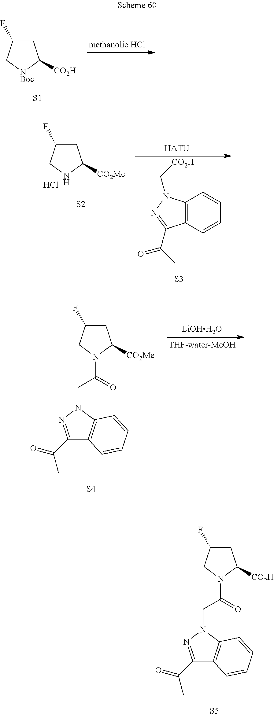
C1C(F)C[NBoc]C1[CO2H].[S1].C1C(F)CNC1[CO2Me].[S2].Cl.[HATU].C12=C(C=CC=C1)C(C(C)=O)=NN2C[CO2H].[S3].C1C(F)CN(C(CN2N=C(C(=O)C)C3=C2C=CC=C3)=O)C1[CO2H].[S5].C1C(F)CN(C(CN2N=C(C(=O)C)C3=C2C=CC=C3)=O)C1[CO2Me].[S4].[LiOHH2O]
